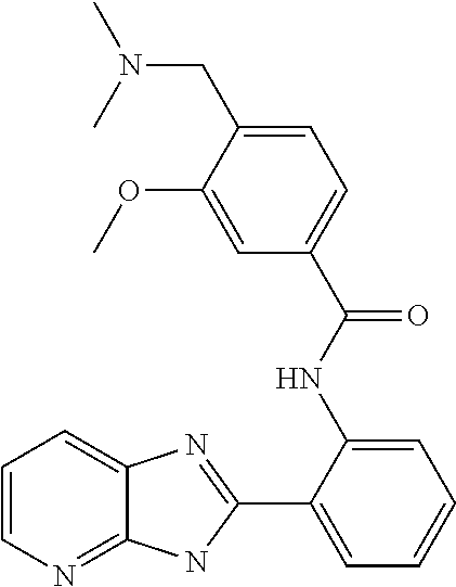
C1=CN=C2C(=C1)N=C(C1=CC=CC=C1NC(C1=CC=C(CN(C)C)C(OC)=C1)=O)N2
